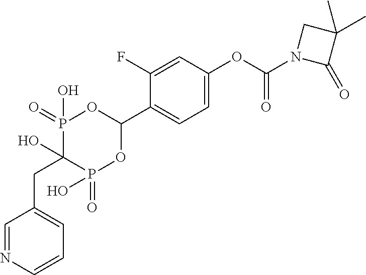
C(C1(O)P(=O)(O)OC(C2=CC=C(OC(N3C(=O)C(C)(C)C3)=O)C=C2F)OP1(=O)O)C1=CC=CN=C1
